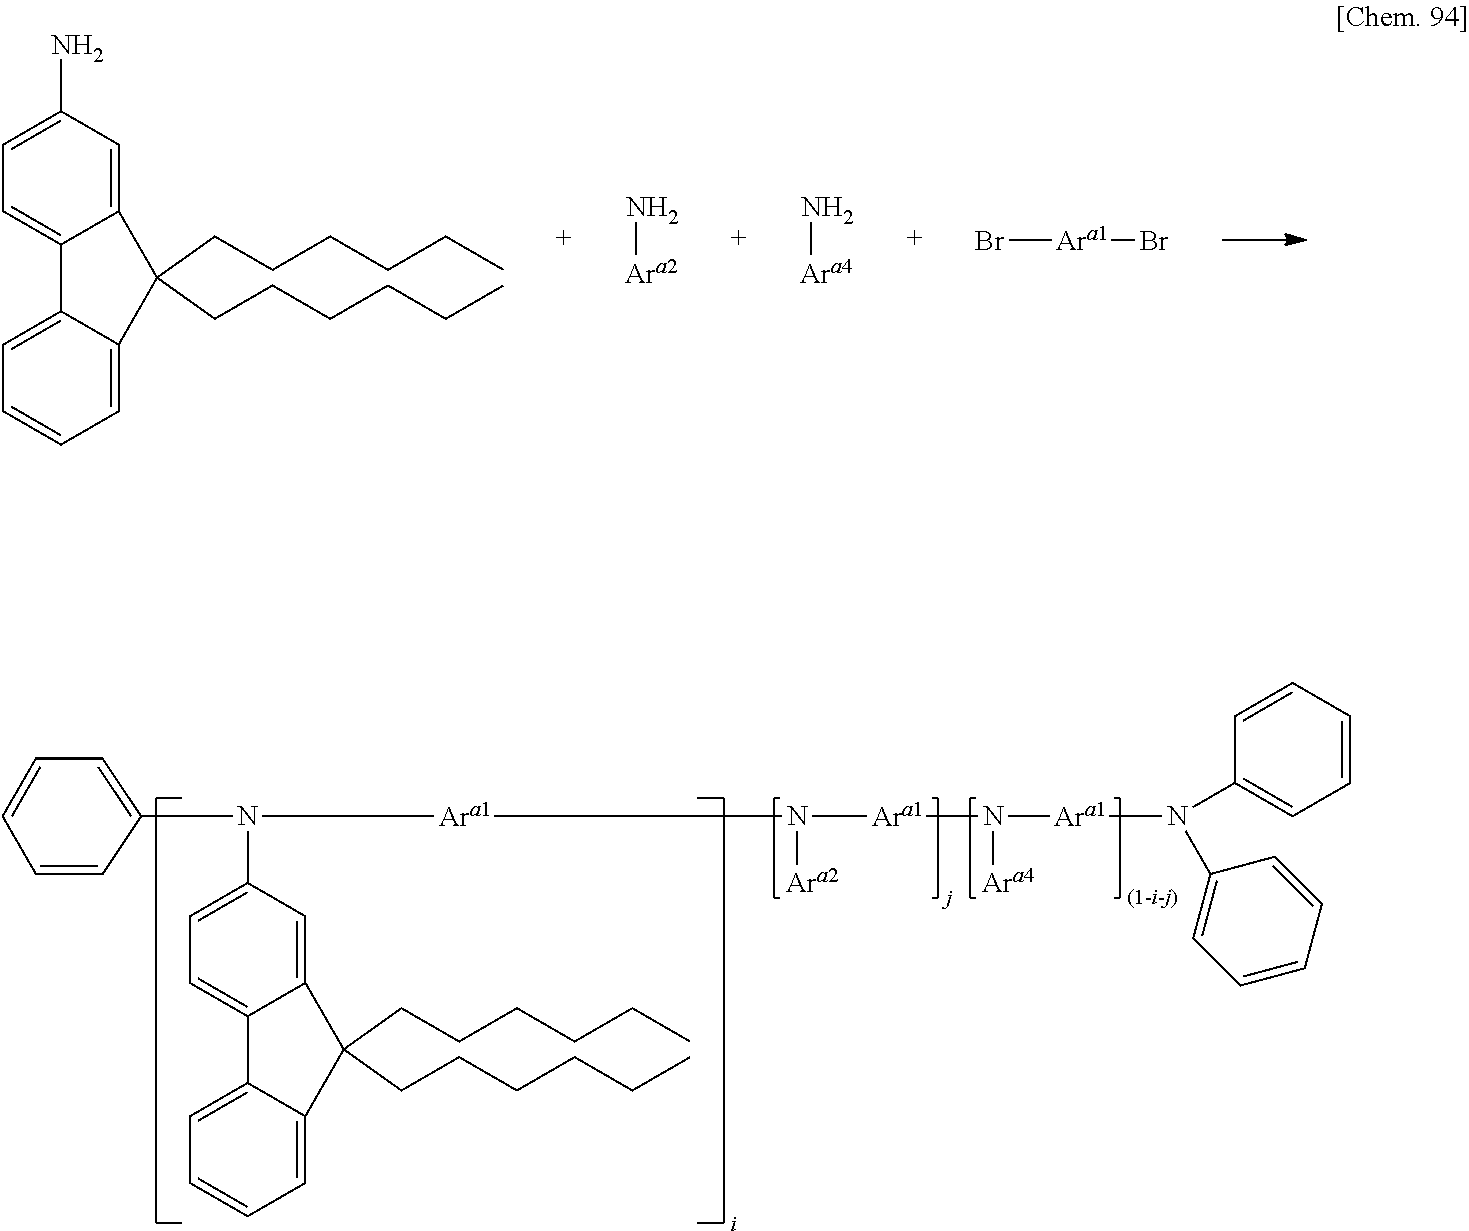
C12=CC(N)=CC=C1C1=CC=CC=C1C2(CCCCCC)CCCCCC.N[Ara2].Br[Ara1]Br.N[Ara4].C12=CC(N(C3=CC=CC=C3)[Ara1]N([Ara1]N([Ara1]N(C3=CC=CC=C3)C3=CC=CC=C3)[Ara4])[Ara2])=CC=C1C1=CC=CC=C1C2(CCCCCC)CCCCCC
